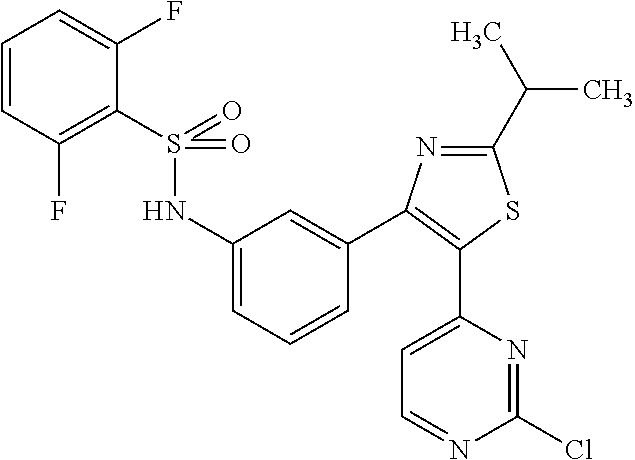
C1=CC=C(F)C(S(=O)(NC2=CC=CC(C3=C(C4=CC=NC(Cl)=N4)SC(C(C)C)=N3)=C2)=O)=C1F
